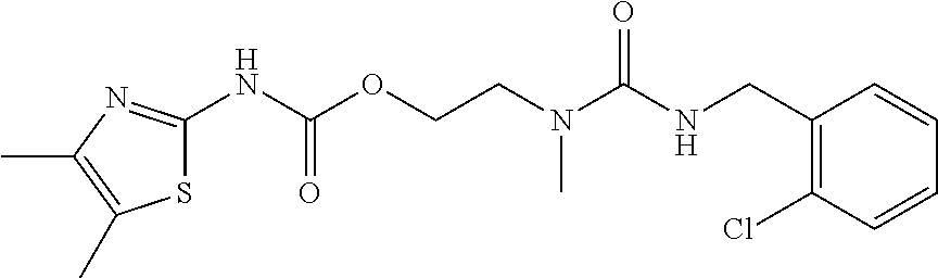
C1=CC=CC(Cl)=C1CNC(N(CCOC(NC1=NC(C)=C(C)S1)=O)C)=O
